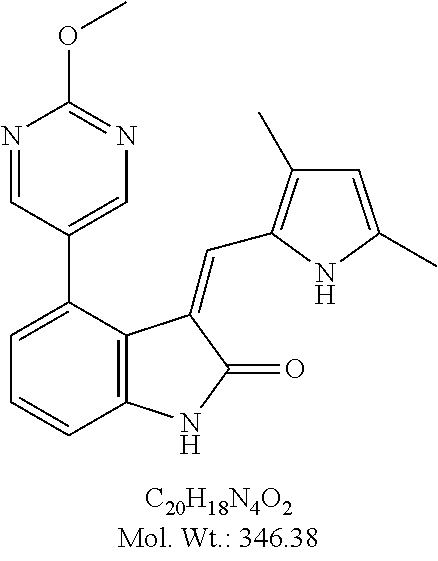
C1=C(C2=CN=C(OC)N=C2)C2=C(C=C1)NC(=O)C2=CC1=C(C)C=C(C)N1
